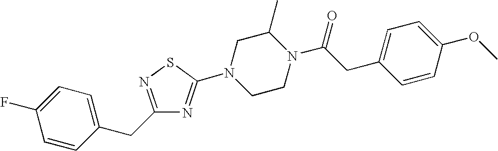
C1=CC(CC2=NSC(N3CCN(C(CC4=CC=C(OC)C=C4)=O)C(C)C3)=N2)=CC=C1F
